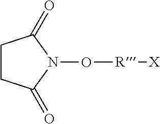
C1CC(=O)N(O[R][X])C1=O
